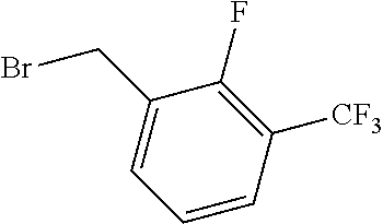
BrCC1=CC=CC([CF3])=C1F
